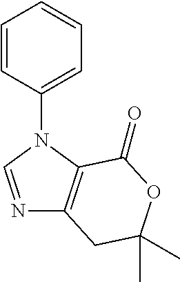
C1(N2C=NC3=C2C(=O)OC(C)(C)C3)=CC=CC=C1
